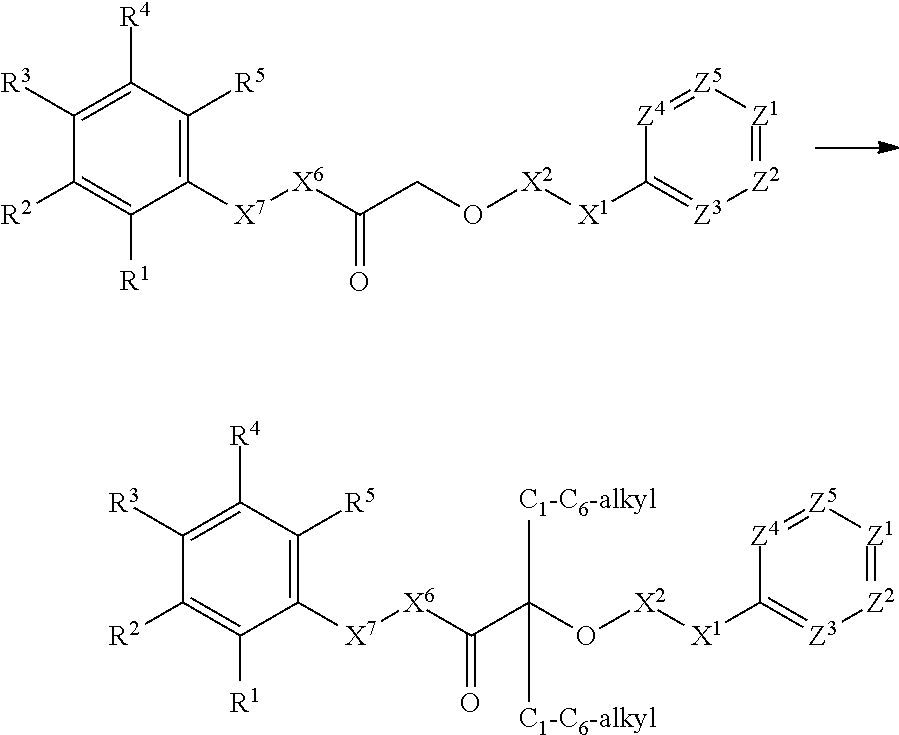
C1([R4])=C([R3])C([R2])=C([R1])C([X7][X6]C(CO[X2][X1]C2=[Z3][Z2]=[Z1][Z5]=[Z4]2)=O)=C1[R5].C1([R4])=C([R3])C([R2])=C([R1])C([X7][X6]C(C(O[X2][X1]C2=[Z3][Z2]=[Z1][Z5]=[Z4]2)([C1-C6-alkyl])[C1-C6-alkyl])=O)=C1[R5]
